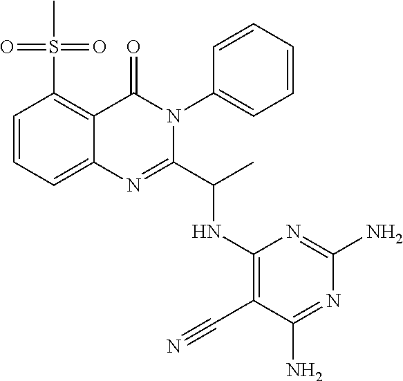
C1=CC=C2C(=C1S(C)(=O)=O)C(=O)N(C1=CC=CC=C1)C(C(C)NC1=C(C#N)C(N)=NC(N)=N1)=N2
